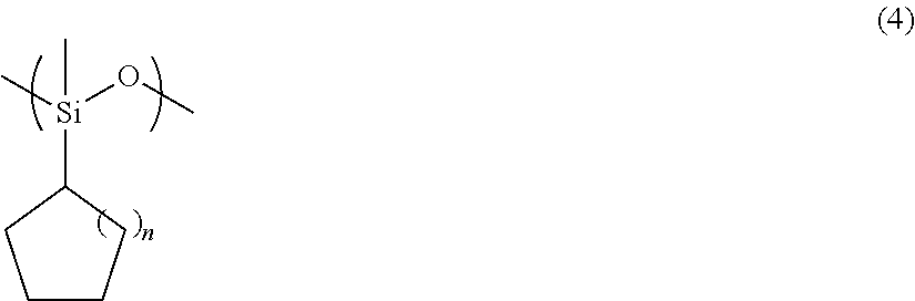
C1CCC([Si](C)(OC)C)C1
